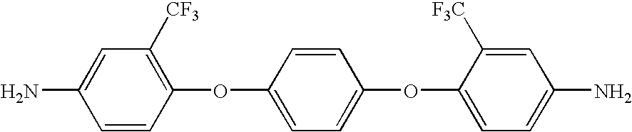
C1([CF3])=C(OC2=CC=C(OC3=CC=C(N)C=C3[F3C])C=C2)C=CC(N)=C1
